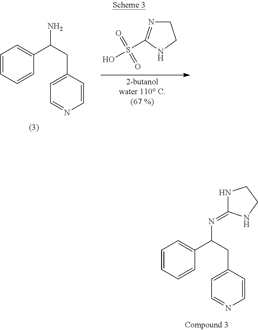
C1=CC=CC(C(CC2=CC=NC=C2)N)=C1.C1N=C(S(O)(=O)=O)NC1.C1=CC=CC(C(CC2=CC=NC=C2)N=C2NCCN2)=C1
